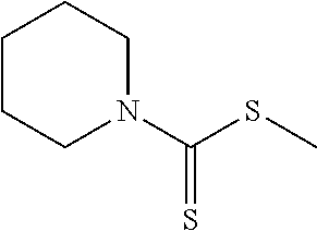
N1(C(SC)=S)CCCCC1
